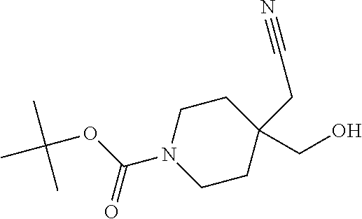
C1CC(CO)(CC#N)CCN1C(OC(C)(C)C)=O
